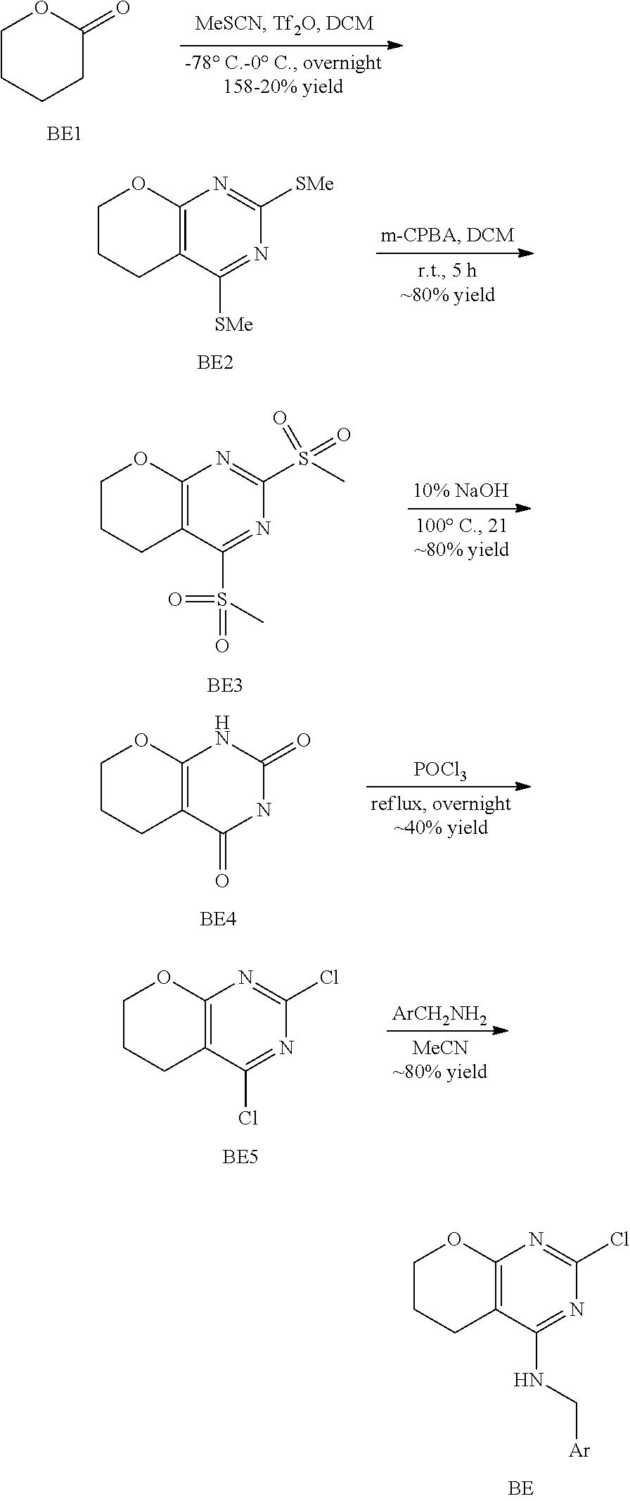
C1CCCC(=O)O1.C1CCC2=C(O1)N=C([SMe])N=C2[SMe].C1CCC2=C(O1)N=C(S(C)(=O)=O)N=C2S(=O)(=O)C.C1CCC2=C(O1)NC(=O)NC2=O.[POCl3].C1CCC2=C(O1)N=C(Cl)N=C2Cl.[ArCH2NH2].C1CCC2=C(O1)N=C(Cl)N=C2NC[Ar]
